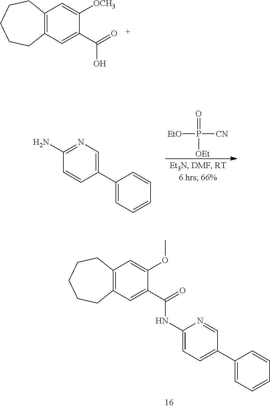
C1=C(OC)C(C(=O)NC2=CC=C(C3=CC=CC=C3)C=N2)=CC2=C1CCCCC2.C1=C([OCH3])C(C(=O)O)=CC2=C1CCCCC2.O=P([EtO])([CN])[OEt].C1(C2=CN=C(N)C=C2)=CC=CC=C1
